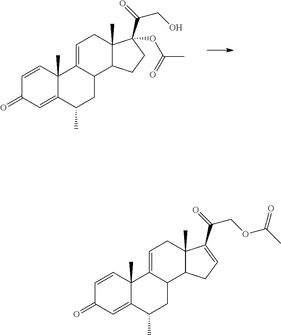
C1=CC2(C)C(=CC1=O)C(C)CC1C2=CCC2(C)C1CC=C2C(=O)COC(C)=O.C1=CC2(C)C(=CC1=O)C(C)CC1C2=CCC2(C)C1CCC2(OC(C)=O)C(=O)CO
